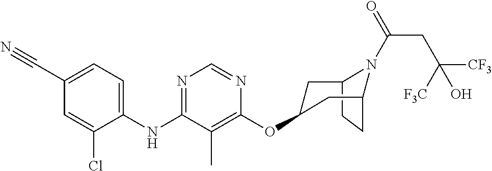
C12CCC(CC(OC3=C(C)C(NC4=CC=C(C#N)C=C4Cl)=NC=N3)C1)N2C(CC([CF3])([F3C])O)=O
